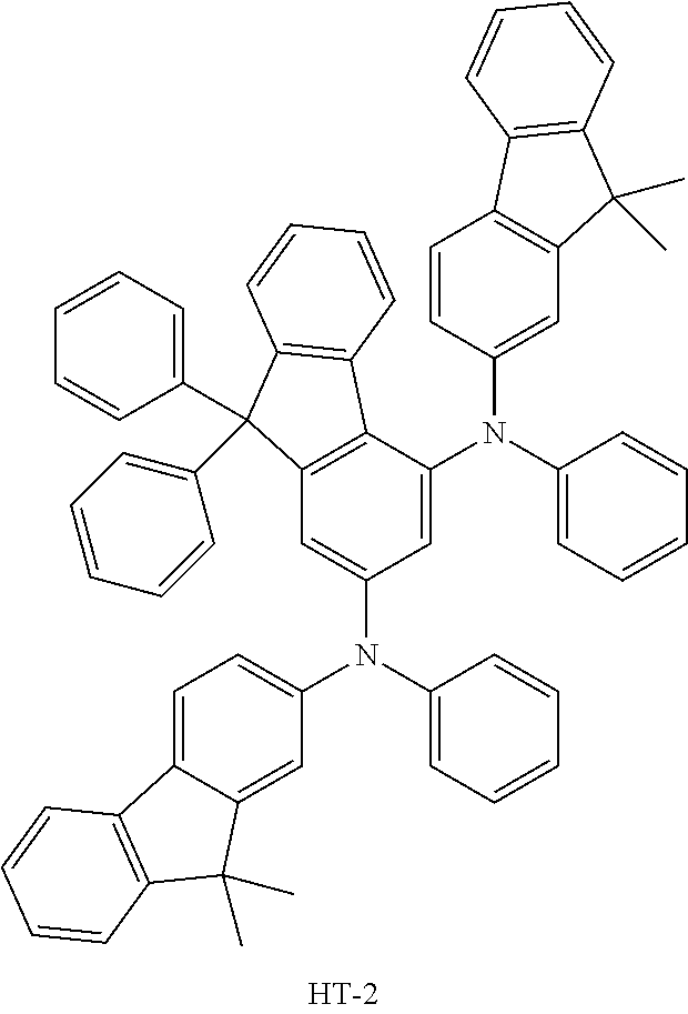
C1=CC=C(N(C2=CC(N(C3=CC=C4C(=C3)C(C)(C)C3=C4C=CC=C3)C3=CC=CC=C3)=CC3=C2C2=C(C3(C3=CC=CC=C3)C3=CC=CC=C3)C=CC=C2)C2=CC3=C(C=C2)C2=C(C3(C)C)C=CC=C2)C=C1
